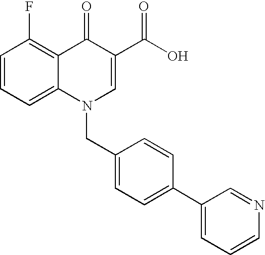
C12=CC=CC(F)=C1C(=O)C(C(O)=O)=CN2CC1=CC=C(C2=CC=CN=C2)C=C1
